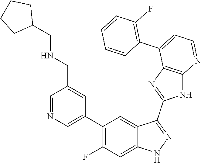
C1=NC=C(C2=C(F)C=C3C(=C2)C(C2=NC4=C(N2)N=CC=C4C2=C(F)C=CC=C2)=NN3)C=C1CNCC1CCCC1
